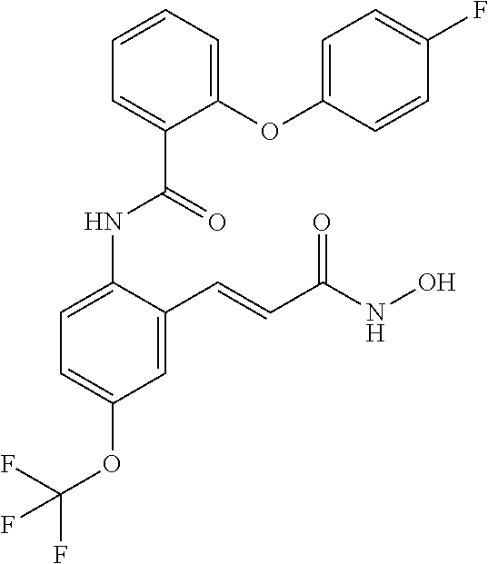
C1=C(NC(C2=CC=CC=C2OC2=CC=C(F)C=C2)=O)C(C=CC(NO)=O)=CC(OC(F)(F)F)=C1
